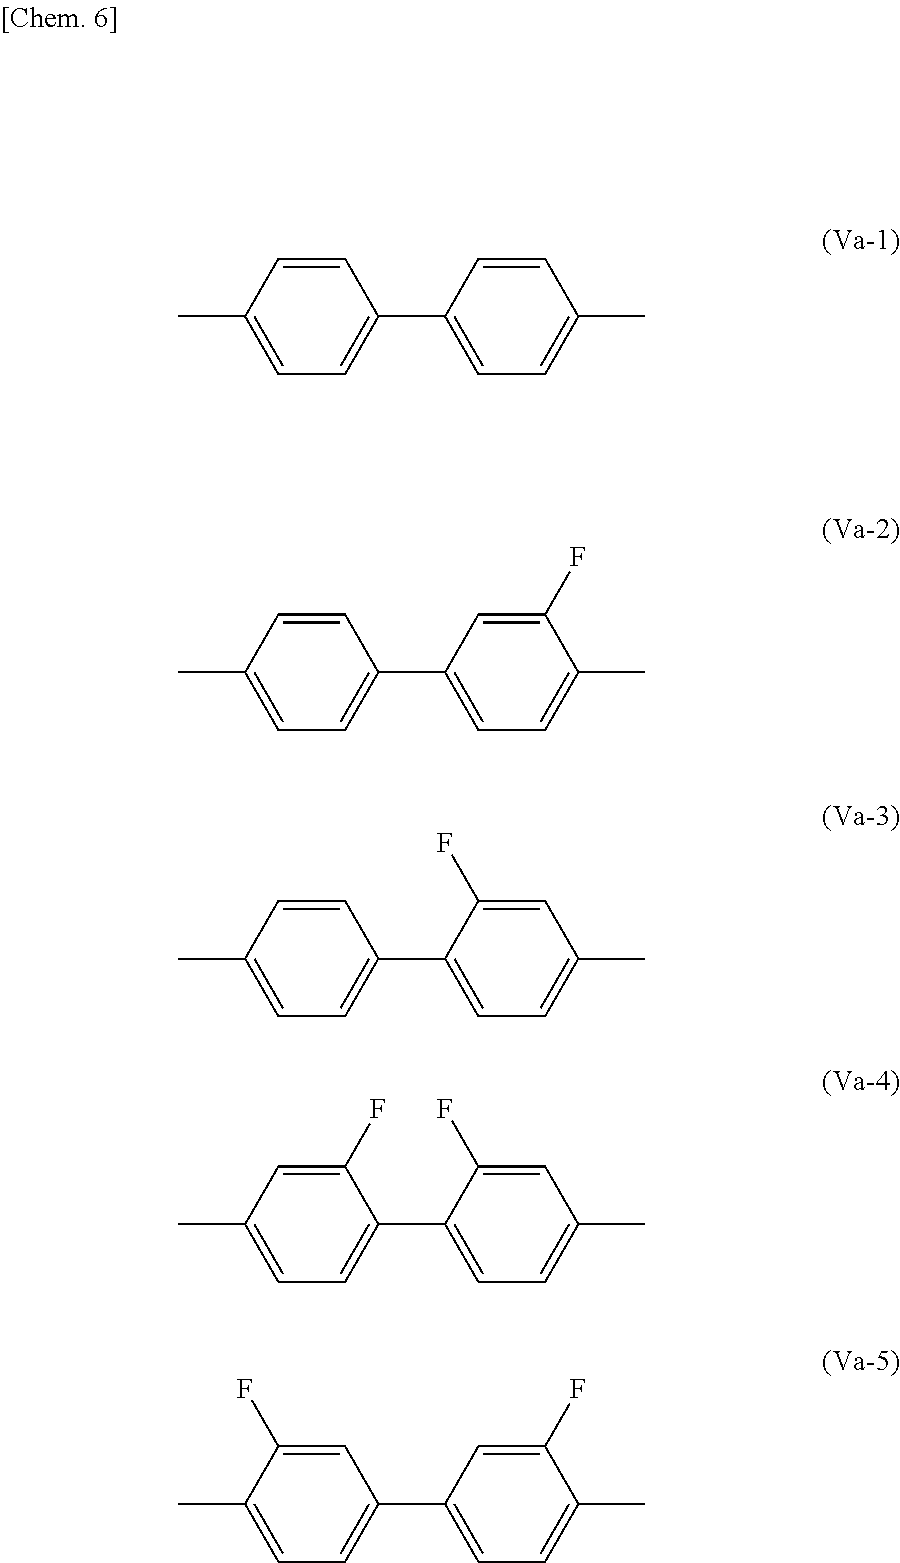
C1(C2=CC=C(C)C=C2)=CC=C(C)C=C1.C1(C2=CC=C(C)C(F)=C2)=CC=C(C)C=C1.C1(C2=CC=C(C)C=C2F)=CC=C(C)C=C1.C1(C2=CC=C(C)C=C2F)=CC=C(C)C=C1F.C1(C2=CC=C(C)C(F)=C2)=CC=C(C)C(F)=C1
